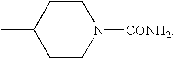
CC1CCN([CONH2])CC1
